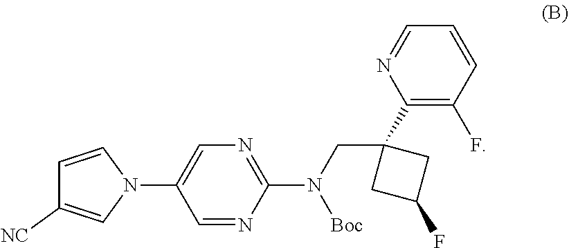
C1=CC(F)=C(C2(CN(C3=NC=C(N4C=CC([NC])=C4)C=N3)[Boc])CC(F)C2)N=C1
